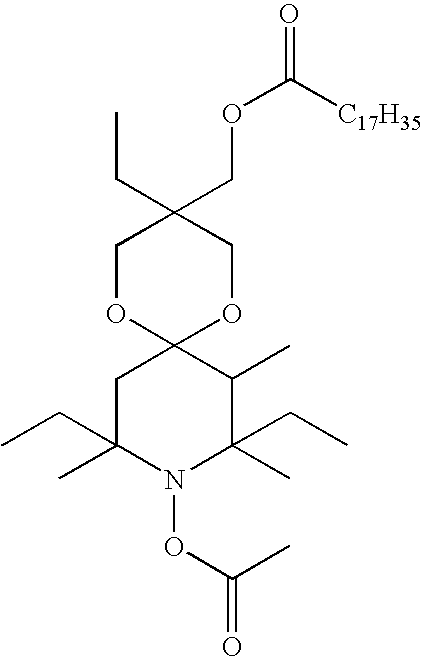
C1OC2(OCC1(COC(=O)[C17H35])CC)CC(C)(CC)N(OC(C)=O)C(C)(CC)C2C
